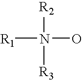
[R1]N([R2])(O)[R3]
